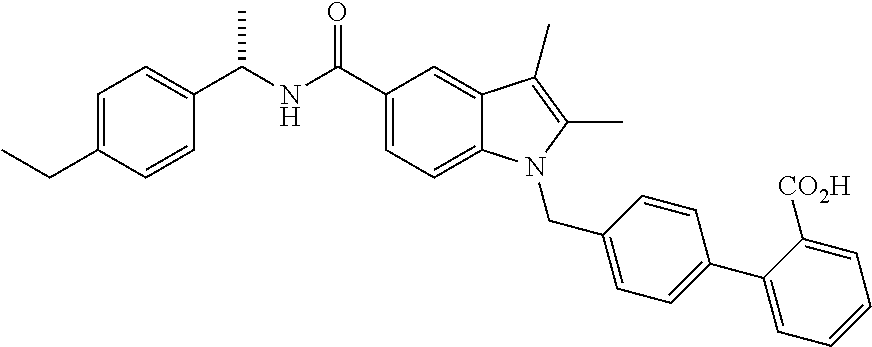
C1=C(CC)C=CC(C(NC(C2=CC=C3C(=C2)C(C)=C(C)N3CC2=CC=C(C3=CC=CC=C3[CO2H])C=C2)=O)C)=C1
